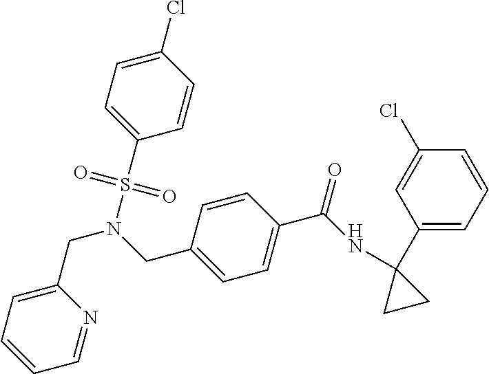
C1=CC=C(CN(S(=O)(=O)C2=CC=C(Cl)C=C2)CC2=CC=C(C(NC3(C4=CC=CC(Cl)=C4)CC3)=O)C=C2)N=C1
